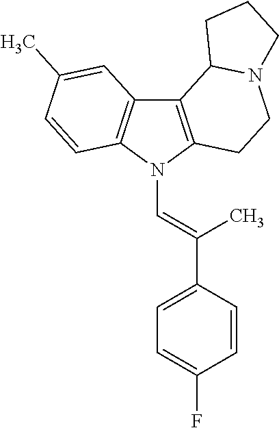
C12=C(N(C=C(C3=CC=C(F)C=C3)C)C3=C1C=C(C)C=C3)CCN1C2CCC1
